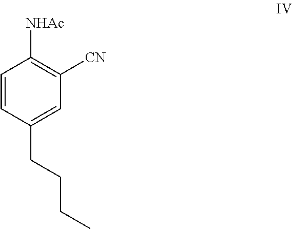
C1=CC(CCCC)=CC([CN])=C1[NHAc]
